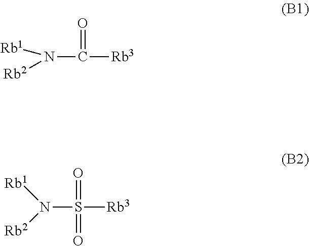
[Rb1]N(C(=O)[Rb3])[Rb2].[Rb1]N(S(=O)([Rb3])=O)[Rb2]
